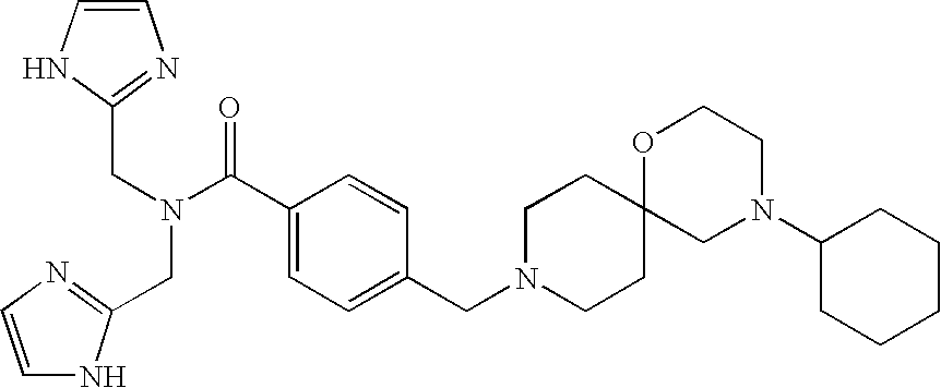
C1=CNC(CN(C(C2=CC=C(CN3CCC4(CC3)CN(C3CCCCC3)CCO4)C=C2)=O)CC2=NC=CN2)=N1
